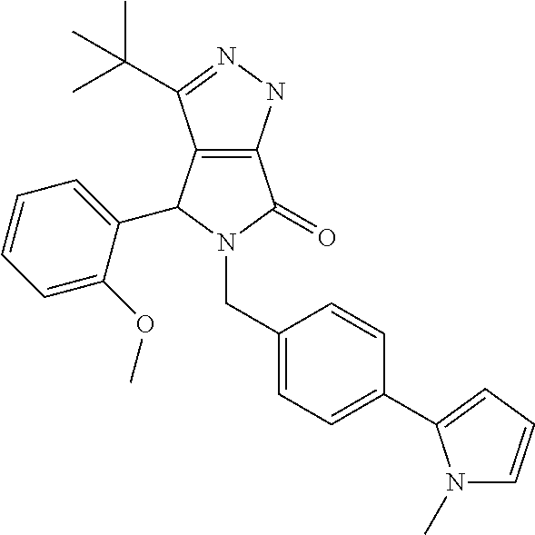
C12=C(C(C(C)(C)C)=NN1)C(C1=CC=CC=C1OC)N(CC1=CC=C(C3=CC=CN3C)C=C1)C2=O
